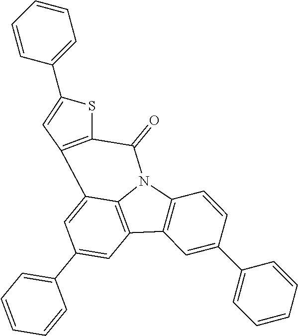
C1(C2=CC=CC=C2)=CC2=C3C(=C1)C1=C(C(=O)N3C3=C2C=C(C2=CC=CC=C2)C=C3)SC(C2=CC=CC=C2)=C1
